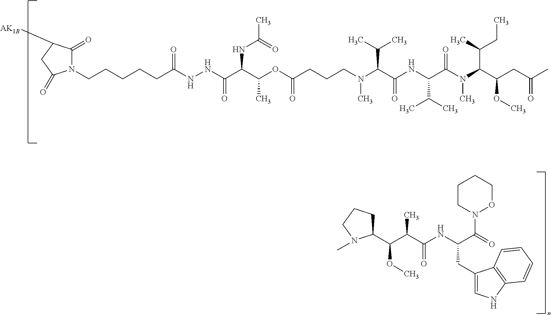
C(C(NC(C(N(C(C(CC(=O)C)OC)C(C)CC)C)=O)C(C)C)=O)(C(C)C)N(C)CCCC(OC(C(C(NNC(CCCCCN1C(=O)C([AK1B])CC1=O)=O)=O)NC(C)=O)C)=O.C1(C(C(C(NC(C(N2CCCCO2)=O)CC2=CNC3=C2C=CC=C3)=O)C)OC)CCCN1C
